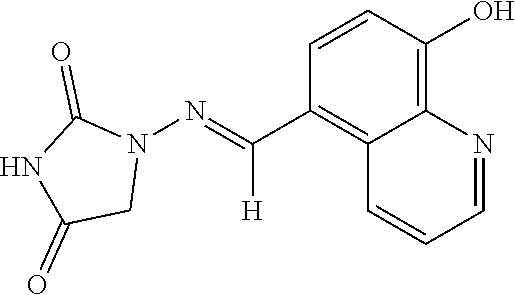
N1C(=O)CN(N=C(C2=C3C(=C(O)C=C2)N=CC=C3)[H])C1=O
